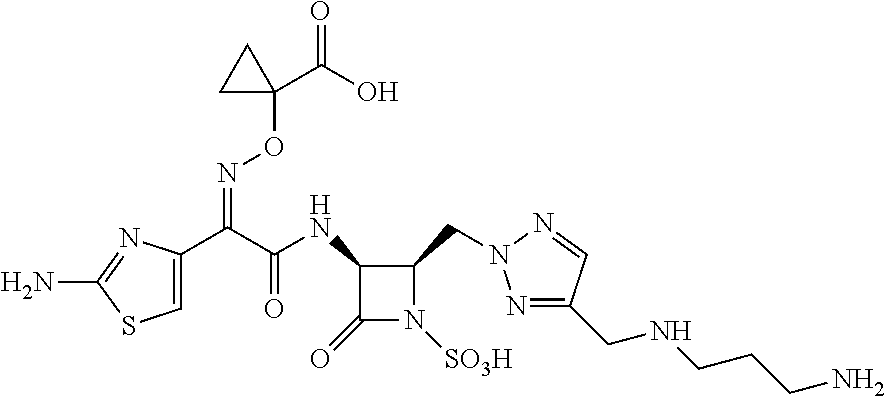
N1=C(CNCCCN)C=NN1CC1C(NC(=O)C(=NOC2(C(=O)O)CC2)C2=CSC(N)=N2)C(=O)N1[SO3H]
